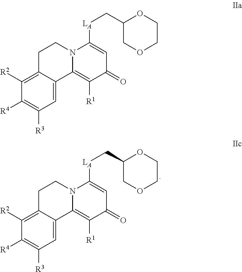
C1([R2])=C2C(=CC([R3])=C1[R4])C1=C([R1])C(=O)C=C([LA]CC3COCCO3)N1CC2.C1([R2])=C2C(=CC([R3])=C1[R4])C1=C([R1])C(=O)C=C([LA]CC3COCCO3)N1CC2
